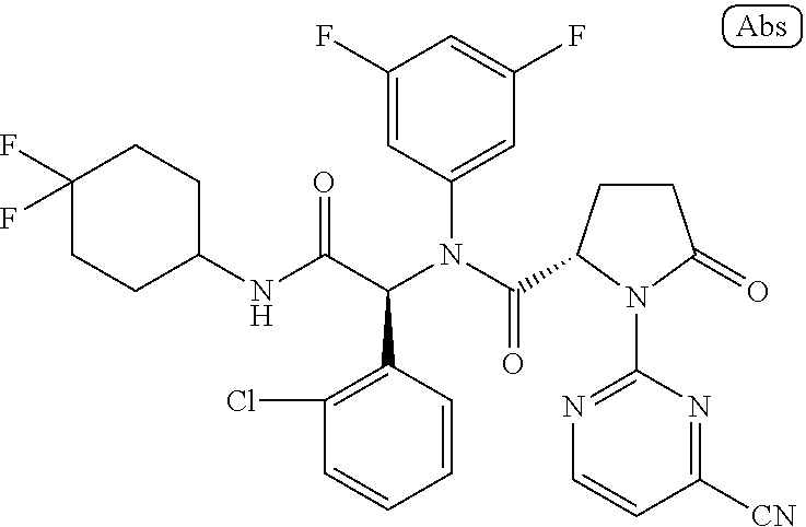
C1(NC(C(N(C(=O)C2CCC(=O)N2C2=NC=CC([CN])=N2)C2=CC(F)=CC(F)=C2)C2=C(Cl)C=CC=C2)=O)CCC(F)(F)CC1
